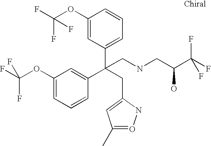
C1(OC(F)(F)F)=CC=CC(C(CNCC(C(F)(F)F)O)(C2=CC=CC(OC(F)(F)F)=C2)CC2=CC(C)=ON2)=C1
